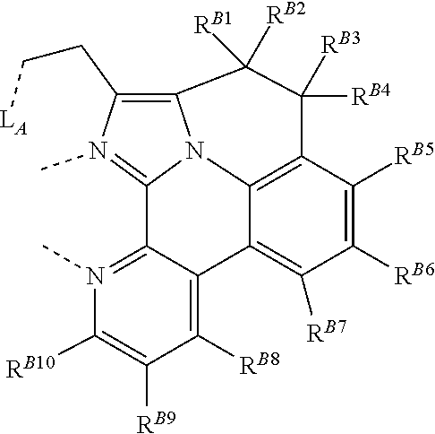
N12C3=C(CC[LA])N(C)=C1C1=N(C)C([RB10])=C([RB9])C([RB8])=C1C1=C([RB7])C([RB6])=C([RB5])C(=C21)C([RB4])([RB3])C3([RB2])[RB1]
